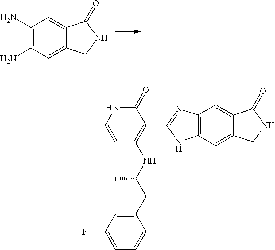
C1(N)=C(N)C=C2C(=C1)C(=O)NC2.C12=C(C=C3C(=C1)C(=O)NC3)NC(C1=C(NC(CC3=CC(F)=CC=C3C)C)C=CNC1=O)=N2
